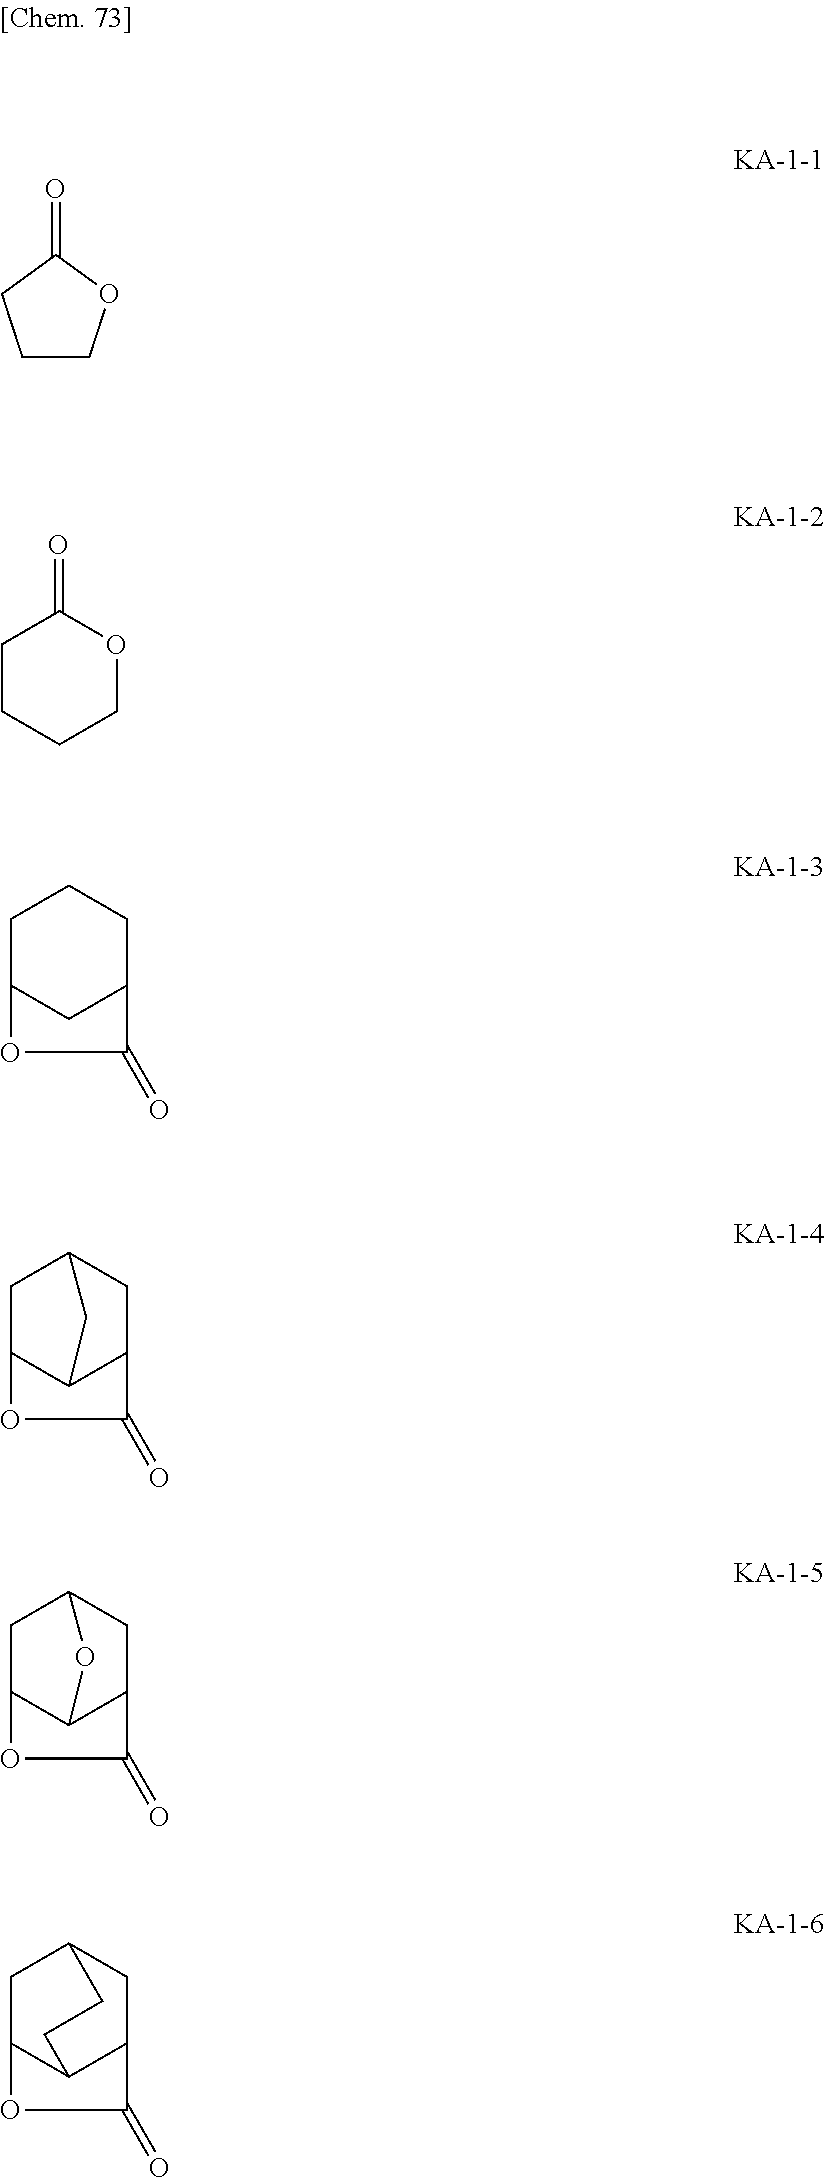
O=C1CCCO1.O=C1CCCCO1.C1C2CC(CC1)C(=O)O2.C1C2C3C(CC1C3)C(=O)O2.C1C2C3C(CC1O3)C(=O)O2.C1C2C3C(CC1CC3)C(=O)O2
